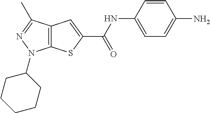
C12=C(C(C)=NN1C1CCCCC1)C=C(C(NC1=CC=C(N)C=C1)=O)S2
